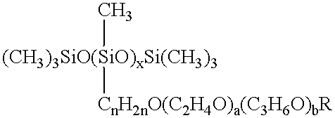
[(CH3)3SiO(SiO)xSi(CH3)3](C)[CnH2nO(C2H4O)a(C3H6O)bR]
